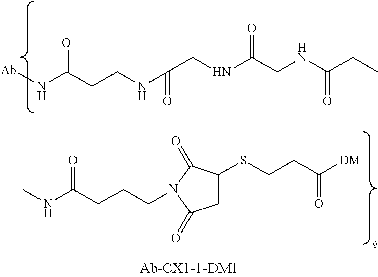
[Ab]NC(CCNC(CNC(CNC(CC)=O)=O)=O)=O.C(CCN1C(=O)C(SCCC([DM])=O)CC1=O)C(=O)NC
